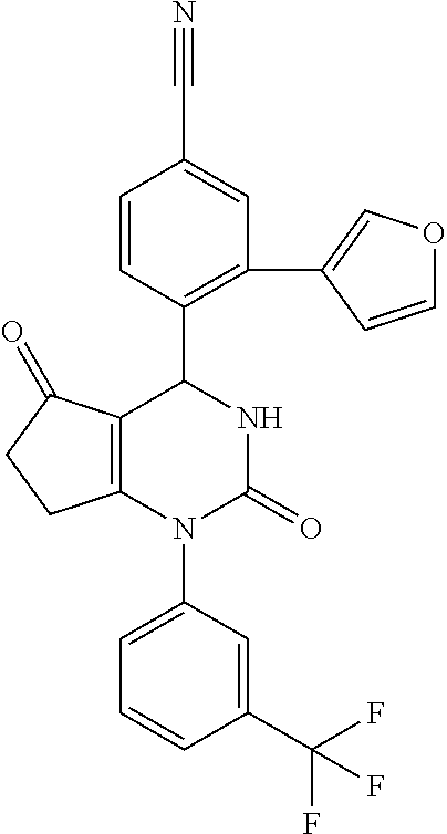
C12=C(N(C3=CC=CC(C(F)(F)F)=C3)C(=O)NC1C1=C(C3=COC=C3)C=C(C#N)C=C1)CCC2=O
